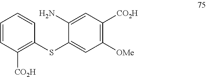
C1=CC([CO2H])=C(SC2=CC([OMe])=C([CO2H])C=C2N)C=C1
